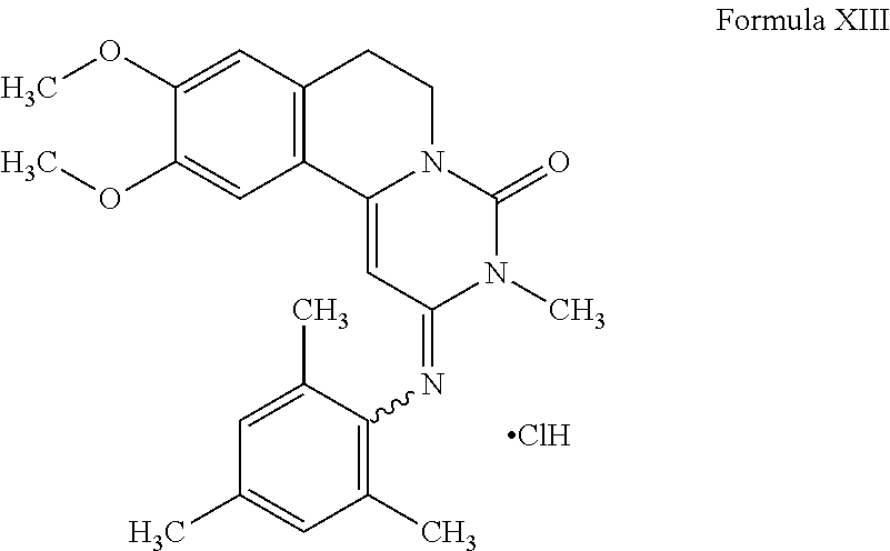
C1(OC)=CC2=C(C=C1OC)C1=CC(=NC3=C(C)C=C(C)C=C3C)N(C)C(=O)N1CC2.Cl
